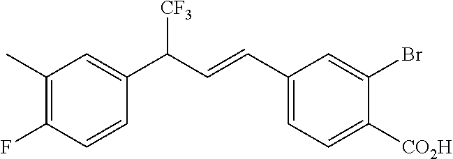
[CO2H]C1=CC=C(C=CC(C2=CC(C)=C(F)C=C2)[CF3])C=C1Br
